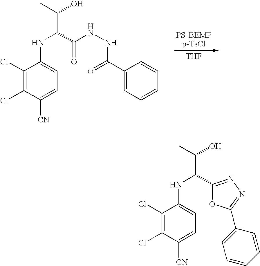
C1(Cl)=C(Cl)C(NC(C(C)O)C(NNC(C2=CC=CC=C2)=O)=O)=CC=C1[CN].[THF].C1(Cl)=C(Cl)C(NC(C(C)O)C2=NN=C(C3=CC=CC=C3)O2)=CC=C1[CN]
